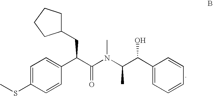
C1=C(SC)C=CC(C(C(N(C(C(C2=CC=CC=C2)O)C)C)=O)CC2CCCC2)=C1
